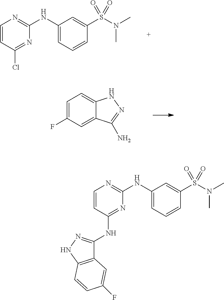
C1=CC(Cl)=NC(NC2=CC=CC(S(N(C)C)(=O)=O)=C2)=N1.C1=C(F)C=C2C(=C1)NN=C2N.C1=CC(NC2=NNC3=C2C=C(F)C=C3)=NC(NC2=CC=CC(S(N(C)C)(=O)=O)=C2)=N1
